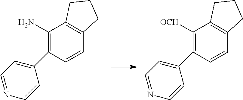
C1(N)=C(C2=CC=NC=C2)C=CC2=C1CCC2.C1([OCH])=C(C2=CC=NC=C2)C=CC2=C1CCC2
